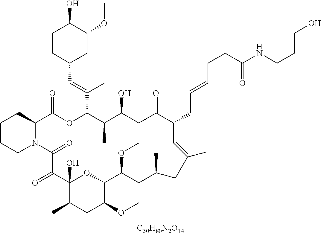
[C50H80N2O14].C1CCN2C(C1)C(=O)OC(C(=CC1CC(OC)C(O)CC1)C)C(C)C(O)CC(=O)C(CC=CCCC(NCCCO)=O)C=C(C)CC(C)CC(OC)C1OC(O)(C(=O)C2=O)C(C)CC1OC
